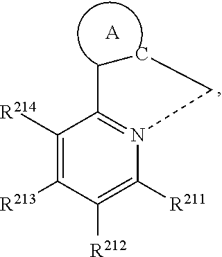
C1C2=N(C([R211])=C([R212])C([R213])=C2[R214])CC1.[A]
